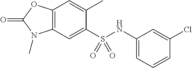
C1(C)=CC2=C(C=C1S(NC1=CC=CC(Cl)=C1)(=O)=O)N(C)C(=O)O2
